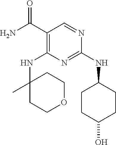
O=C(C1=C(NC2(C)CCOCC2)N=C(NC2CCC(O)CC2)N=C1)N
